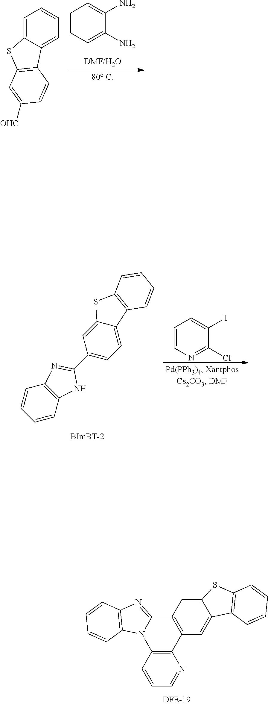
C1=CC=C(N)C(N)=C1.C1=C2C(=CC=C1)C1=C(S2)C=C([OHC])C=C1.C1=CN=C(Cl)C(I)=C1.C1=CC=CC2=C1N=C(C1=CC=C3C(=C1)SC1=C3C=CC=C1)N2.C12=C(C=C3C(=C1)SC1=C3C=CC=C1)C1=C(N3C2=NC2=C3C=CC=C2)C=CC=N1
